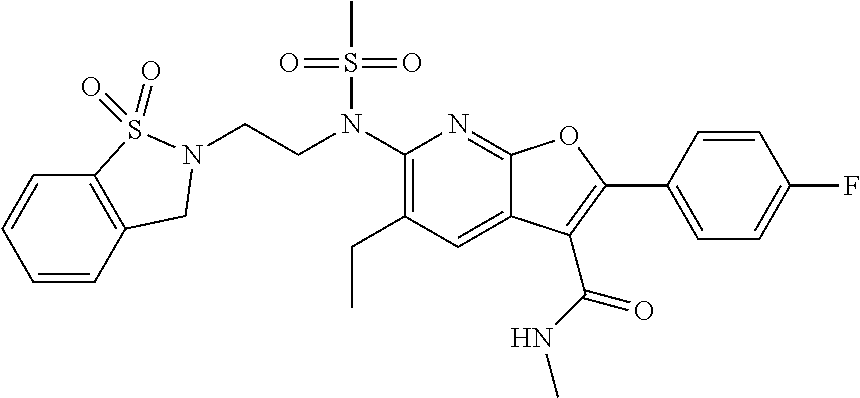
C1(N(CCN2CC3=C(C=CC=C3)S2(=O)=O)S(C)(=O)=O)=C(CC)C=C2C(=N1)OC(C1=CC=C(F)C=C1)=C2C(NC)=O
